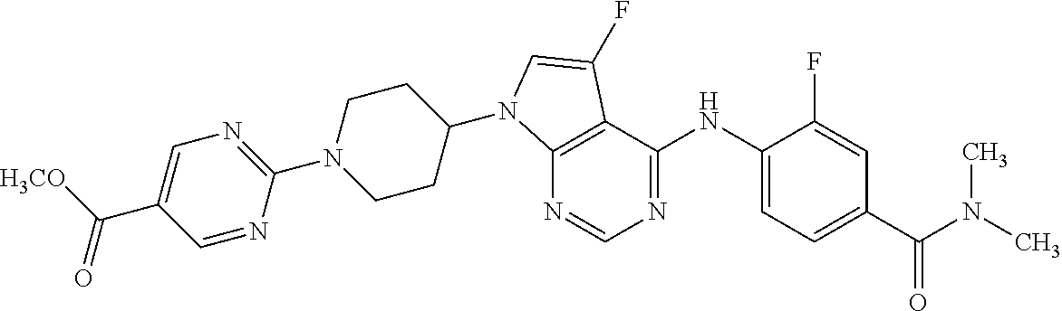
C12=C(C(NC3=CC=C(C(=O)N(C)C)C=C3F)=NC=N1)C(F)=CN2C1CCN(C2=NC=C(C(=O)[H3CO])C=N2)CC1
